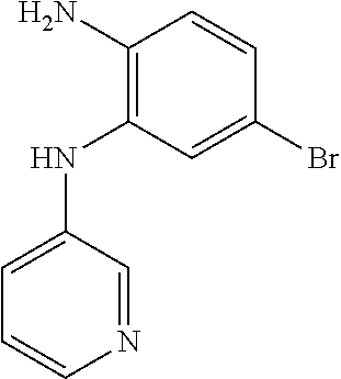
C1(N)=C(NC2=CC=CN=C2)C=C(Br)C=C1
